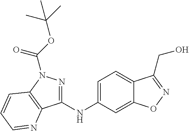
C1=C(NC2=NN(C(OC(C)(C)C)=O)C3=C2N=CC=C3)C=C2C(=C1)C(CO)=NO2
